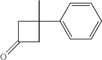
C1(=O)CC(C2=CC=CC=C2)(C)C1
